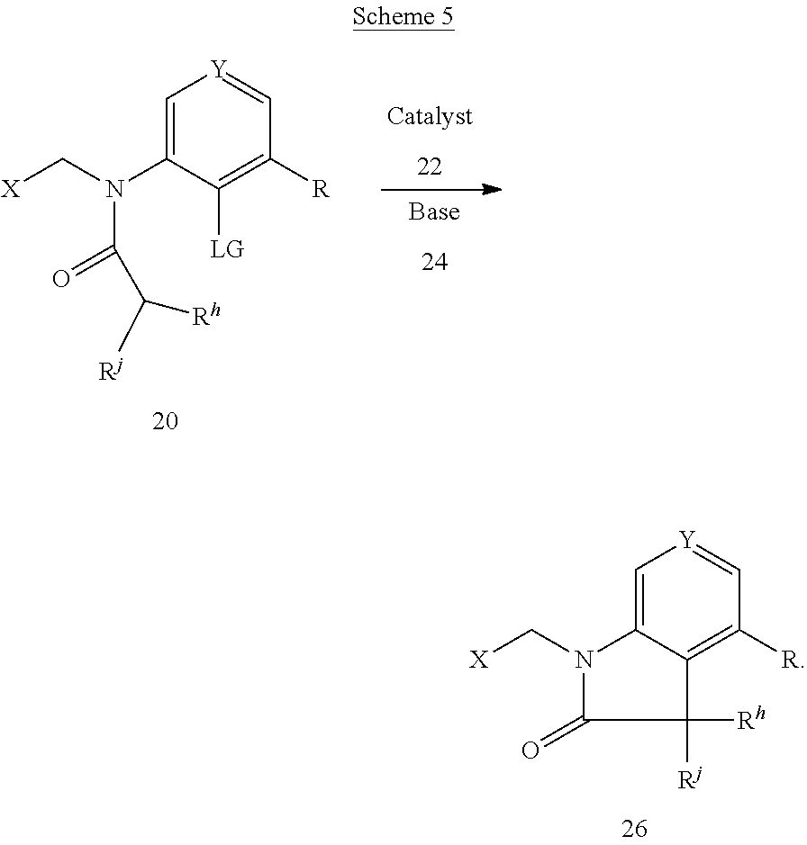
C1=C2C(=C([R])C=[Y]1)C([Rh])([Rj])C(=O)N2C[X].C1=C(N(C[X])C(C([Rj])[Rh])=O)C([LG])=C([R])C=[Y]1
